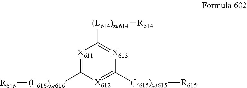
[X611]1=C([(L616)xe616][R616])[X612]=C([(L615)xe615][R615])[X613]=C1[(L614)xe614]C[R614]
